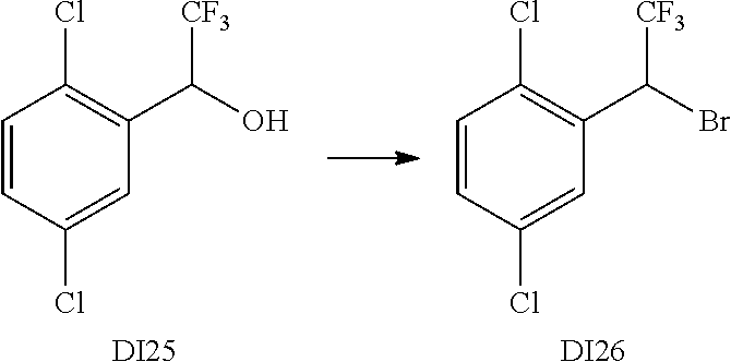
C1=CC(Cl)=CC(C(Br)[CF3])=C1Cl.[DI26].C1=CC(Cl)=CC(C(O)[CF3])=C1Cl.[DI25]
